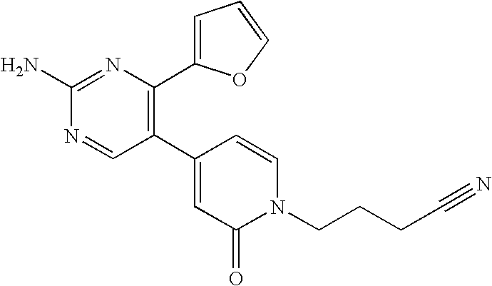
C1(C2=C(C3=CC=CO3)N=C(N)N=C2)=CC(=O)N(CCCC#N)C=C1
